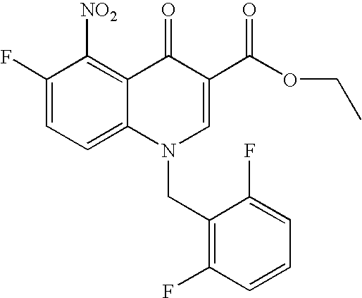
FC1=CC=C2C(=C1[NO2])C(=O)C(C(OCC)=O)=CN2CC1=C(F)C=CC=C1F
